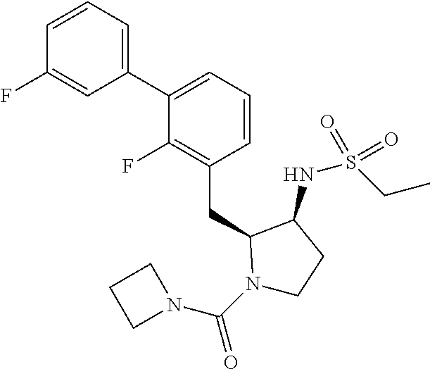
C1(C2=CC=CC(CC3N(C(N4CCC4)=O)CCC3NS(CC)(=O)=O)=C2F)=CC=CC(F)=C1
